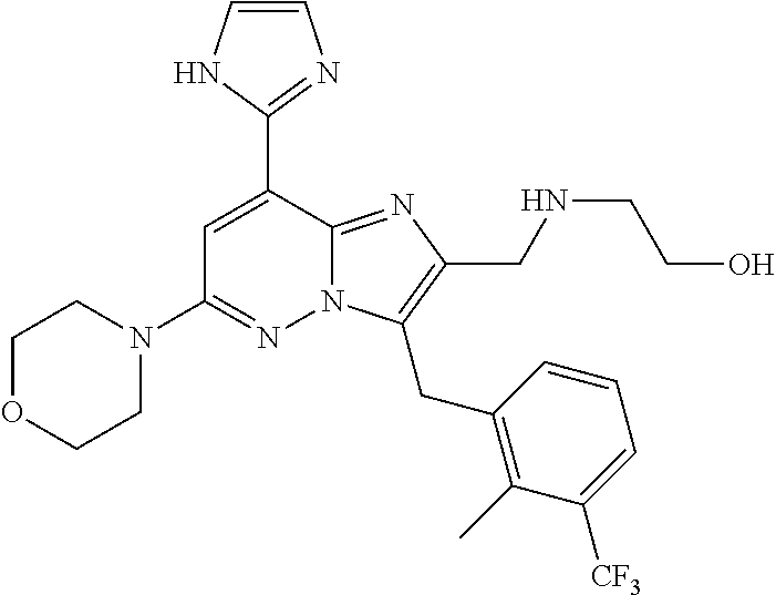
N12C(=NC(CNCCO)=C1CC1=C(C)C([CF3])=CC=C1)C(C1=NC=CN1)=CC(N1CCOCC1)=N2
